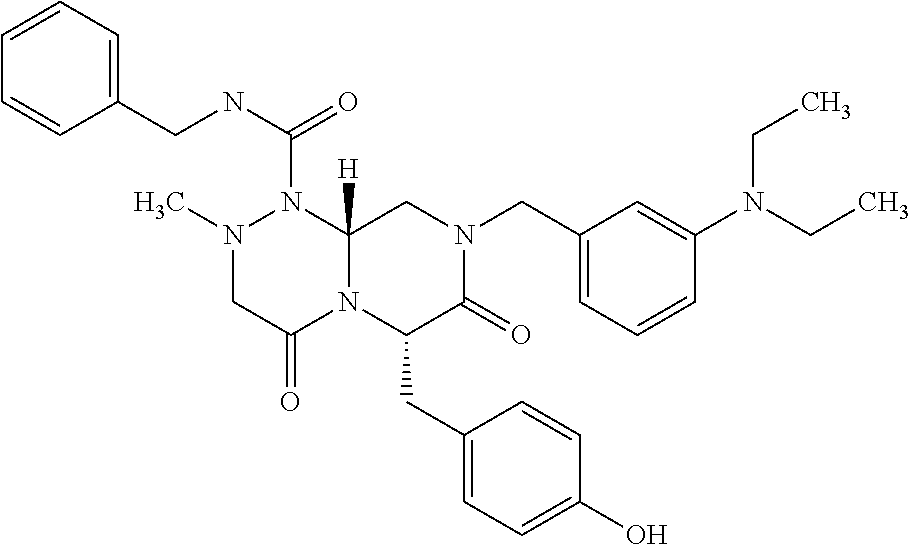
C1=CC=C(CNC(=O)N2N(C)CC(=O)N3C2([H])CN(CC2=CC=CC(N(CC)CC)=C2)C(=O)C3CC2=CC=C(O)C=C2)C=C1
